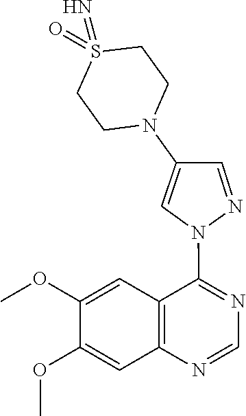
C1(OC)=CC2=C(C=C1OC)N=CN=C2N1N=CC(N2CCS(=O)(=N)CC2)=C1
